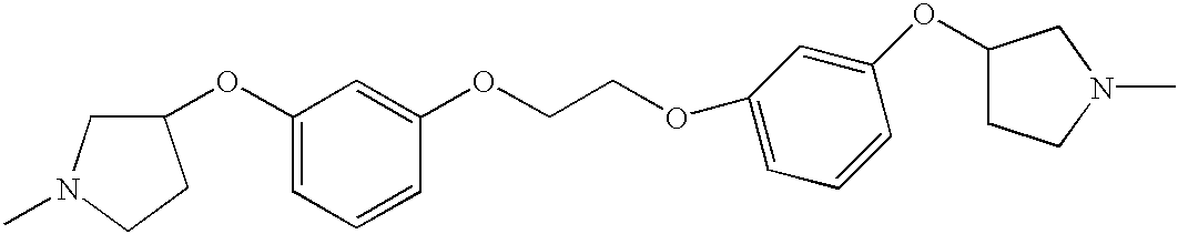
C1(OC2CN(C)CC2)=CC=CC(OCCOC2=CC=CC(OC3CCN(C)C3)=C2)=C1
